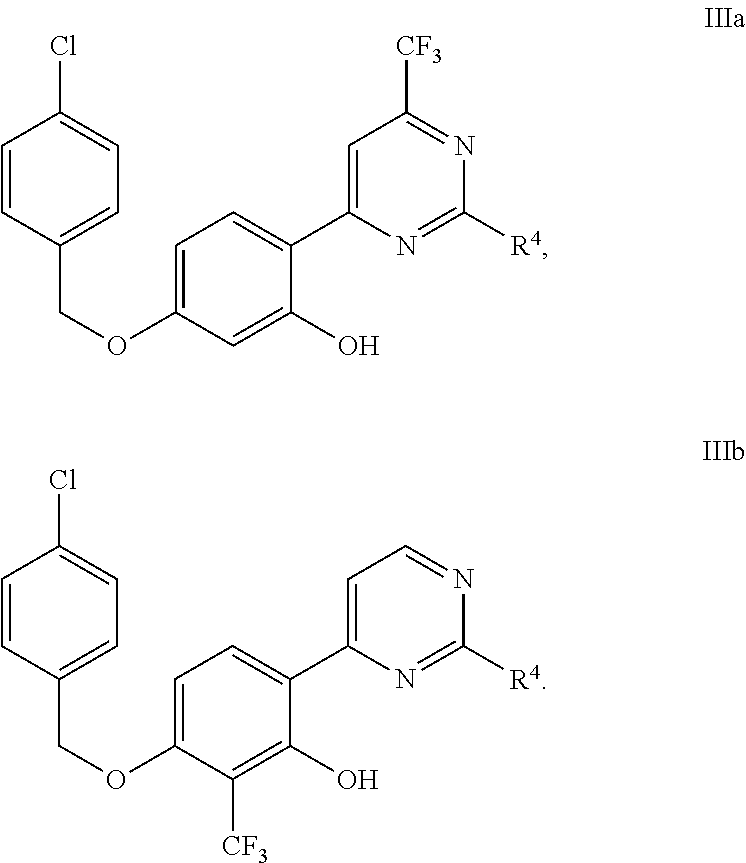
C1=C(OCC2=CC=C(Cl)C=C2)C=C(O)C(C2=CC([CF3])=NC([R4])=N2)=C1.C1=C(OCC2=CC=C(Cl)C=C2)C([CF3])=C(O)C(C2=CC=NC([R4])=N2)=C1
